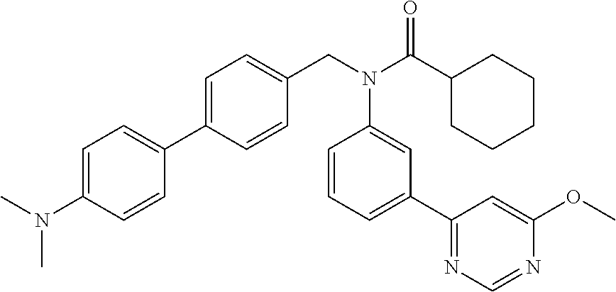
C1=C(N(C)C)C=CC(C2=CC=C(CN(C(C3CCCCC3)=O)C3=CC(C4=NC=NC(OC)=C4)=CC=C3)C=C2)=C1
